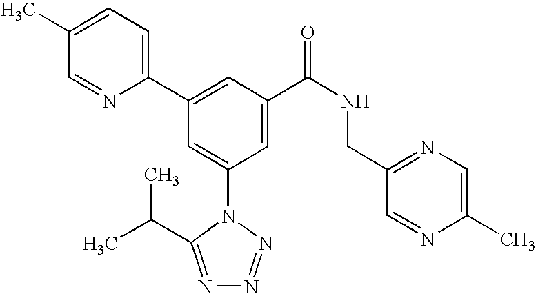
C1(C2=CC(C(NCC3=NC=C(C)N=C3)=O)=CC(N3C(C(C)C)=NN=N3)=C2)=CC=C(C)C=N1
